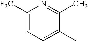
C1([F3C])=CC=C(C)C(C)=N1
